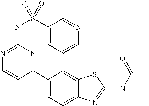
C1(C2=NC(NS(C3=CC=CN=C3)(=O)=O)=NC=C2)=CC=C2C(=C1)SC(NC(C)=O)=N2
